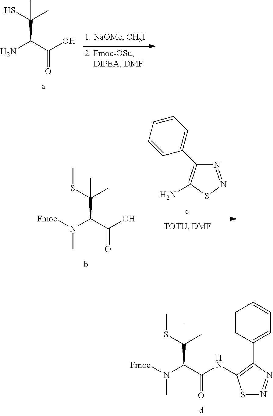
C(C(C(O)=O)N)(S)(C)C.C(C(C(O)=O)N(C)[Fmoc])(SC)(C)C.N1=NSC(N)=C1C1=CC=CC=C1.C(C(C(NC1=C(C2=CC=CC=C2)N=NS1)=O)N(C)[Fmoc])(SC)(C)C
